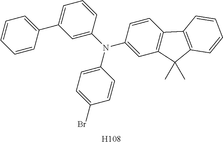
[H108].C1=C(C2=CC=CC=C2)C=C(N(C2=CC3=C(C=C2)C2=C(C3(C)C)C=CC=C2)C2=CC=C(Br)C=C2)C=C1
